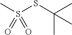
CS(SC(C)(C)C)(=O)=O
